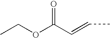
C(C=CC)(OCC)=O
